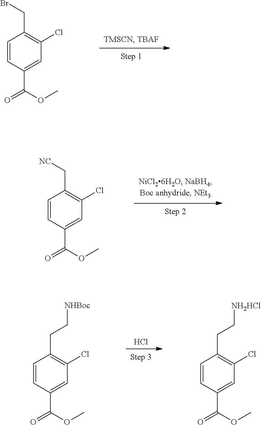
C1=CC(C(OC)=O)=CC(Cl)=C1CBr.C1=CC(C(OC)=O)=CC(Cl)=C1C[NC].Cl.C1=CC(C(OC)=O)=CC(Cl)=C1CC[NHBoc].C1=CC(C(OC)=O)=CC(Cl)=C1CC[NH2HCl]
